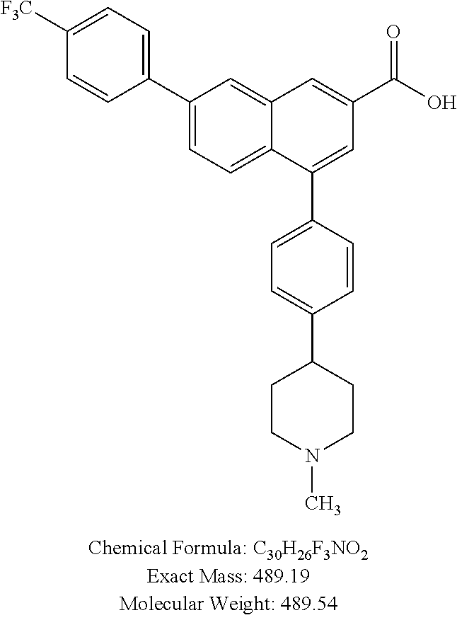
C1=CC(C2=CC=C3C(=C2)C=C(C(=O)O)C=C3C2=CC=C(C3CCN(C)CC3)C=C2)=CC=C1[F3C]
